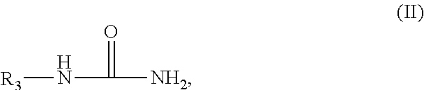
[R3]NC(=O)[NH2]
